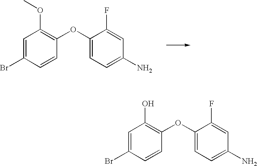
C1=C(Br)C=CC(OC2=CC=C(N)C=C2F)=C1OC.C1=C(Br)C=CC(OC2=CC=C(N)C=C2F)=C1O
